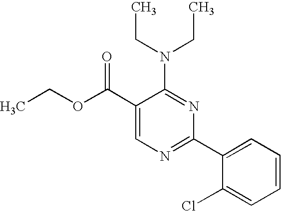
C1(C(OCC)=O)=CN=C(C2=CC=CC=C2Cl)N=C1N(CC)CC
